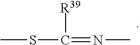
CSC(=NC)[R39]
